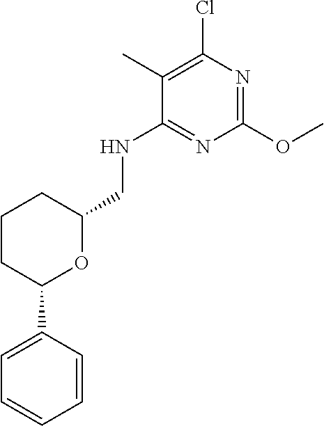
C1CC(C2=CC=CC=C2)OC(CNC2=NC(OC)=NC(Cl)=C2C)C1
